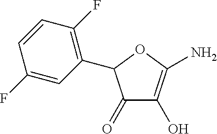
C1(=O)C(O)=C(N)OC1C1=C(F)C=CC(F)=C1
